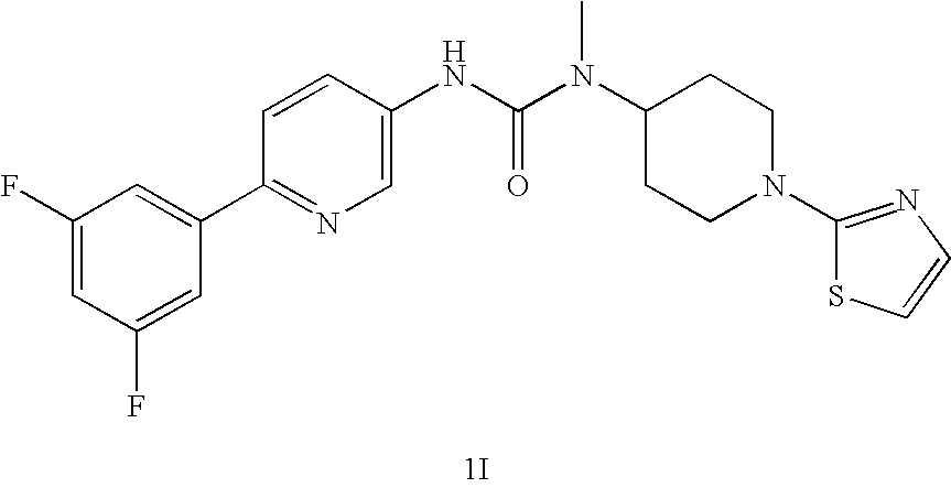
[1I].C1(F)=CC(F)=CC(C2=NC=C(NC(N(C3CCN(C4=NC=CS4)CC3)C)=O)C=C2)=C1
